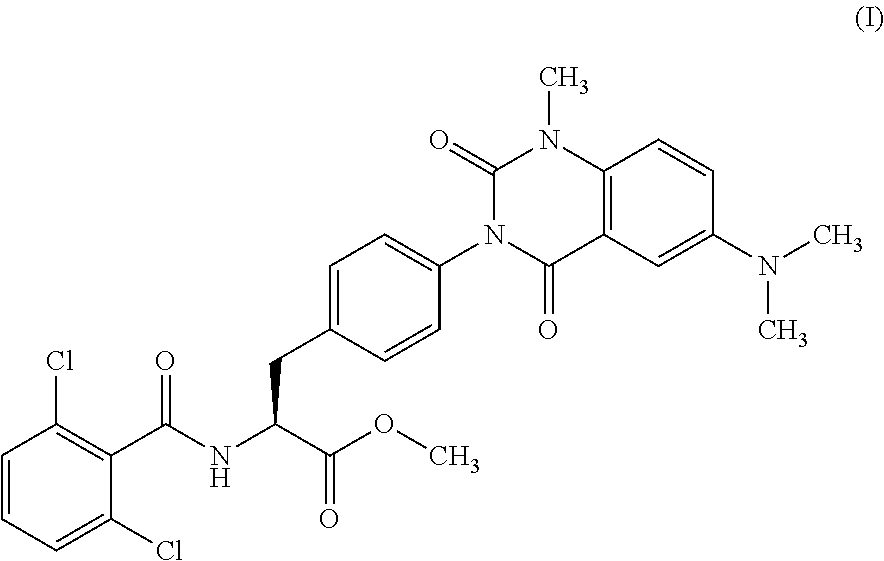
C1=CC=C(Cl)C(C(NC(C(OC)=O)CC2=CC=C(N3C(=O)C4=C(N(C)C3=O)C=CC(N(C)C)=C4)C=C2)=O)=C1Cl
